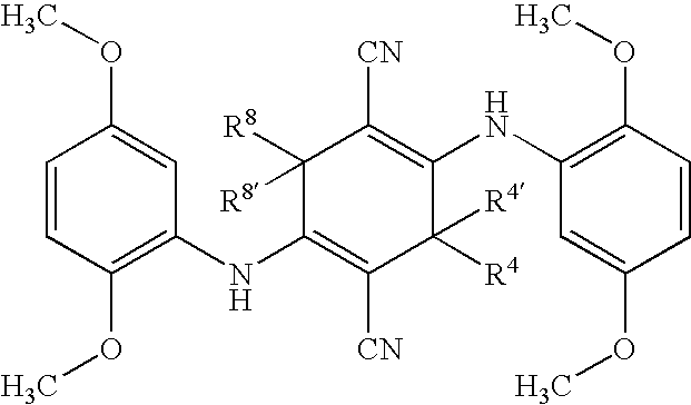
C1=CC(OC)=C(NC2=C([CN])C([R4])([R4])C(NC3=C(OC)C=CC(OC)=C3)=C([CN])C2([R8])[R8])C=C1OC
